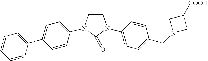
C1=C(C2=CC=CC=C2)C=CC(N2CCN(C3=CC=C(CN4CC([COOH])C4)C=C3)C2=O)=C1
